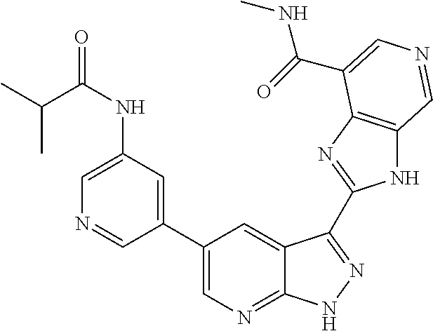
C1(C2=CN=C3C(=C2)C(C2=NC4=C(N2)C=NC=C4C(=O)NC)=NN3)=CC(NC(C(C)C)=O)=CN=C1
